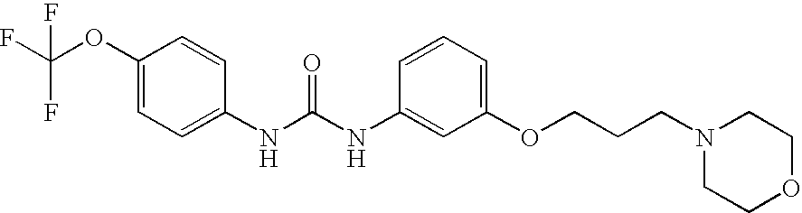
C1(OC(F)(F)F)=CC=C(NC(NC2=CC(OCCCN3CCOCC3)=CC=C2)=O)C=C1
